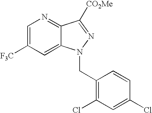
C1=C([F3C])C=C2C(=N1)C([CO2Me])=NN2CC1=C(Cl)C=C(Cl)C=C1
